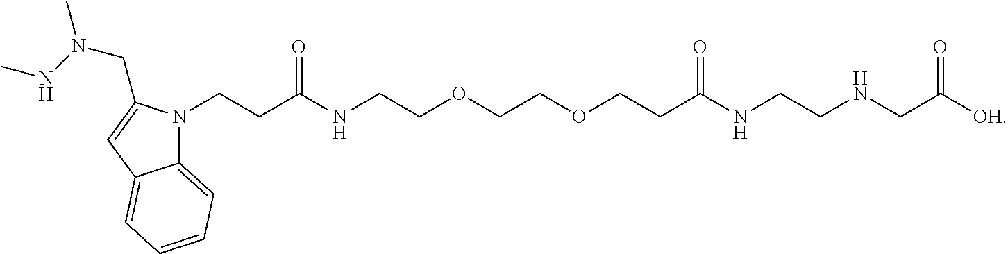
N1(CCC(NCCOCCOCCC(NCCNCC([OH])=O)=O)=O)C2=CC=CC=C2C=C1CN(NC)C
